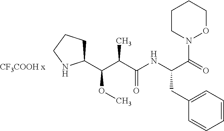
N(C(C(=O)N1OCCCC1)CC1=CC=CC=C1)C(C(C(C1CCCN1)OC)C)=O
